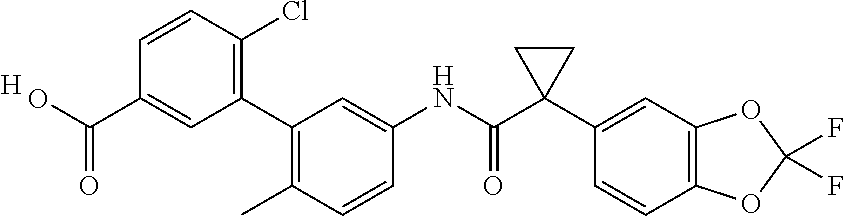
C1(C)=C(C2=C(Cl)C=CC(C(O)=O)=C2)C=C(NC(C2(C3=CC4=C(C=C3)OC(F)(F)O4)CC2)=O)C=C1.[H]
